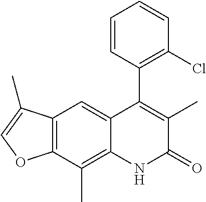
C12=C(C(C)=C3C(=C1)C(C1=C(Cl)C=CC=C1)=C(C)C(=O)N3)OC=C2C
